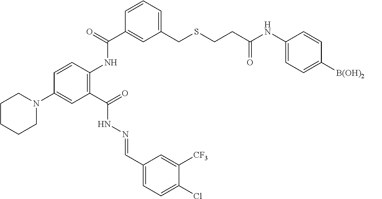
C1CCCN(C2=CC(C(=O)NN=CC3=CC=C(Cl)C([CF3])=C3)=C(NC(C3=CC(CSCCC(NC4=CC=C([B(OH)2])C=C4)=O)=CC=C3)=O)C=C2)C1
